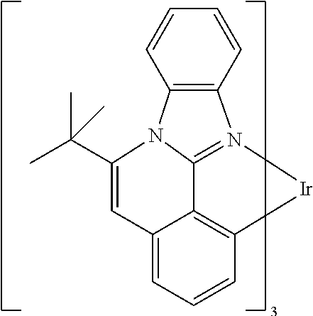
N12=C3C4=C([Ir]1)C=CC=C4C=C(C(C)(C)C)N3C1=C2C=CC=C1
